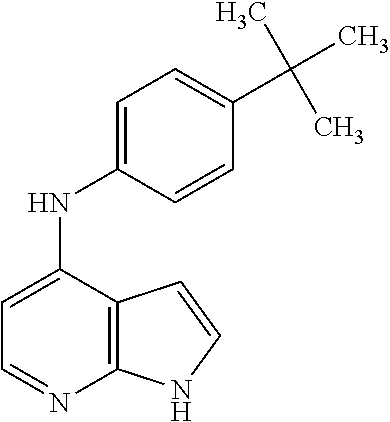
C1=C(NC2=CC=C(C(C)(C)C)C=C2)C2=C(N=C1)NC=C2
